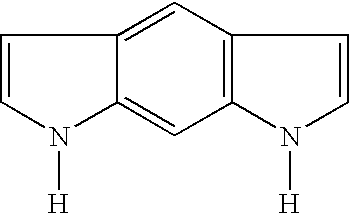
C1=CN([H])C2=CC3=C(C=C12)C=CN3[H]
